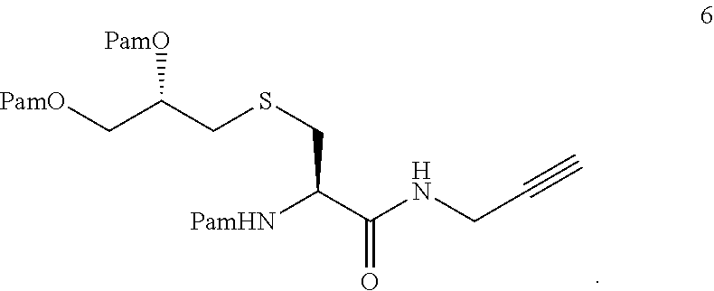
[PamO]CC(CSCC(C(NCC#C)=O)[PamHN])[PamO]
